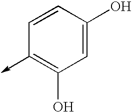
C1=C(O)C=CC(->C)=C1O
